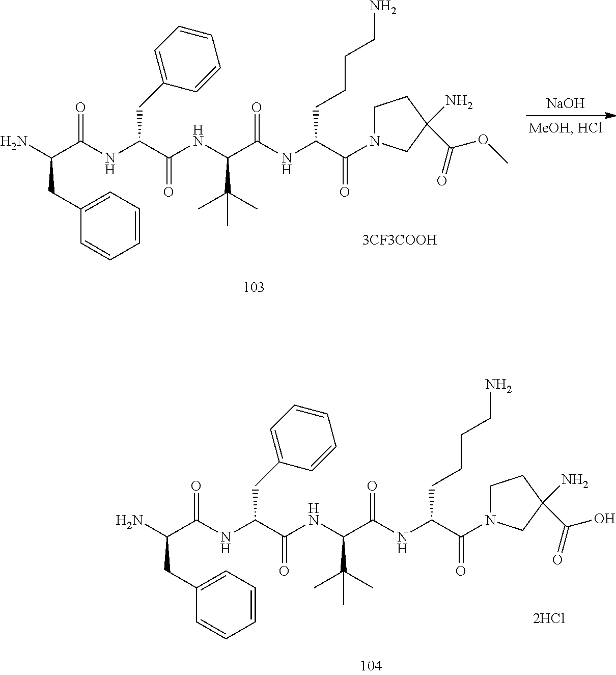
NC(C(NC(C(NC(C(NC(C(N1CCC(C(OC)=O)(N)C1)=O)CCCCN)=O)C(C)(C)C)=O)CC1=CC=CC=C1)=O)CC1=CC=CC=C1.[NaOH].NC(C(NC(C(NC(C(NC(C(N1CCC(C(O)=O)(N)C1)=O)CCCCN)=O)C(C)(C)C)=O)CC1=CC=CC=C1)=O)CC1=CC=CC=C1
